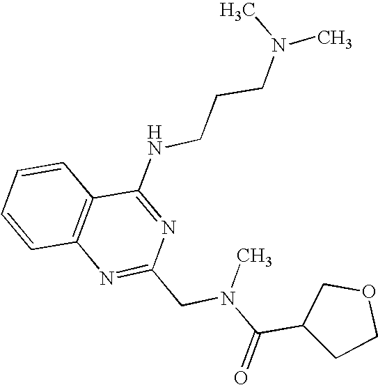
C1=CC2=C(C=C1)C(NCCCN(C)C)=NC(CN(C(C1CCOC1)=O)C)=N2
